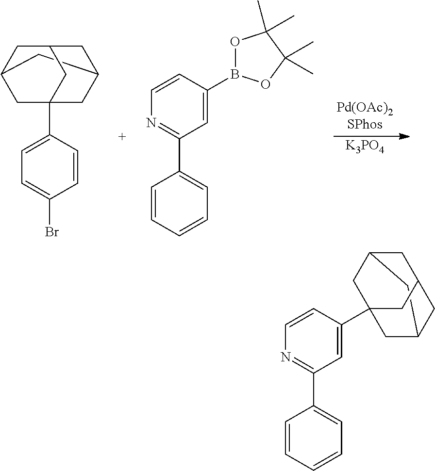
[K3PO4].C12CC3CC(CC(C4=CC=C(Br)C=C4)(C3)C1)C2.C1=CC=CC=C1C1=NC=CC(B2OC(C)(C)C(C)(C)O2)=C1.C12CC3CC(CC(C4=CC(C5=CC=CC=C5)=NC=C4)(C3)C1)C2
